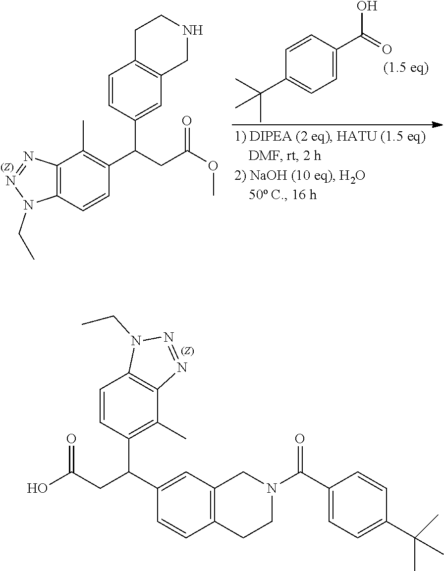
C12=C(C=CC(C(CC(OC)=O)C3=CC4=C(C=C3)CCNC4)=C1C)N(CC)N=N2.C1=CC(C(C)(C)C)=CC=C1C(O)=O.C1=CC(C(CC(O)=O)C2=CC3=C(C=C2)CCN(C(C2=CC=C(C(C)(C)C)C=C2)=O)C3)=C(C)C2=C1N(CC)N=N2
